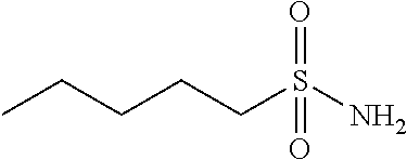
C(CCS(N)(=O)=O)CC
